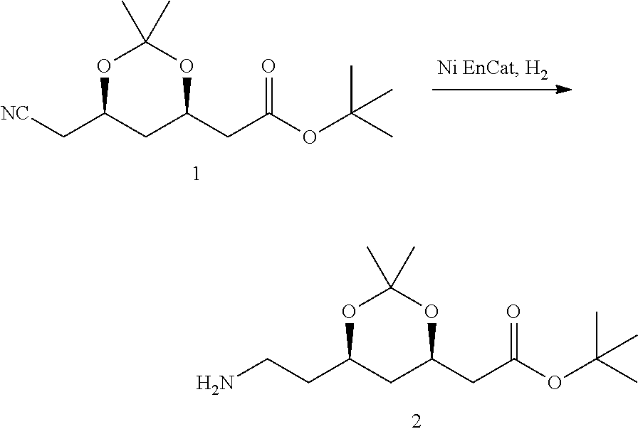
O1C(C[NC])CC(CC(OC(C)(C)C)=O)OC1(C)C.O1C(CCN)CC(CC(OC(C)(C)C)=O)OC1(C)C
